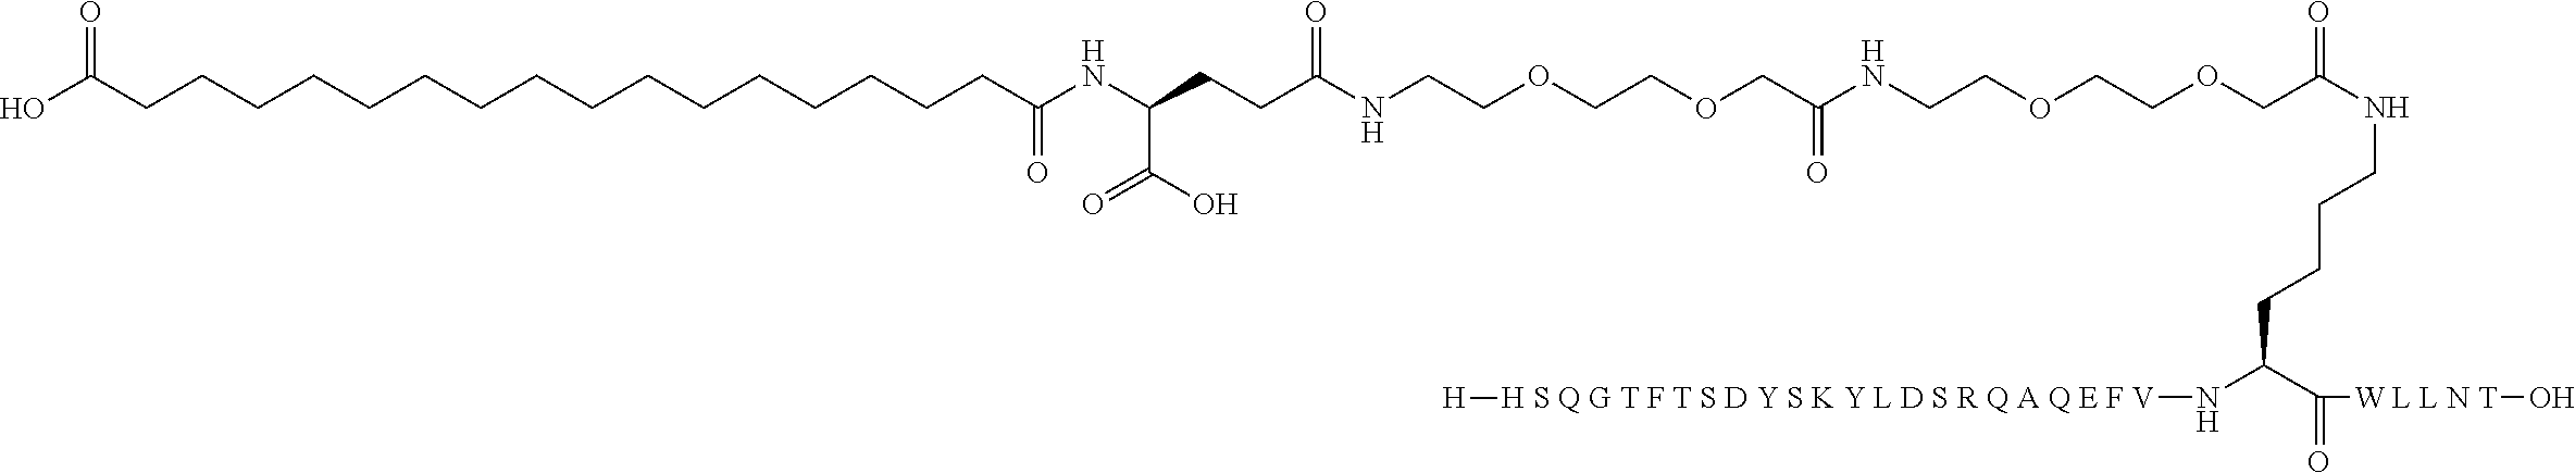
C(NC(COCCOCCNC(COCCOCCNC(CCC(NC(CCCCCCCCCCCCCCCCC(O)=O)=O)C(O)=O)=O)=O)=O)CCCC(N[H S Q G T F T S D Y S K Y L D S R Q A Q E F V][H])C([W L L N T]O)=O
